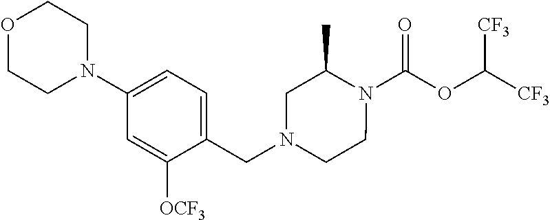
N1(C(OC([CF3])[CF3])=O)C(C)CN(CC2=CC=C(N3CCOCC3)C=C2[OCF3])CC1
